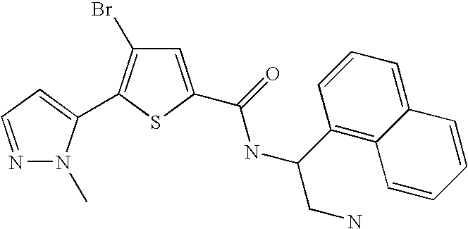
C1=C(C(=O)NC(CN)C2=C3C=CC=CC3=CC=C2)SC(C2=CC=NN2C)=C1Br
